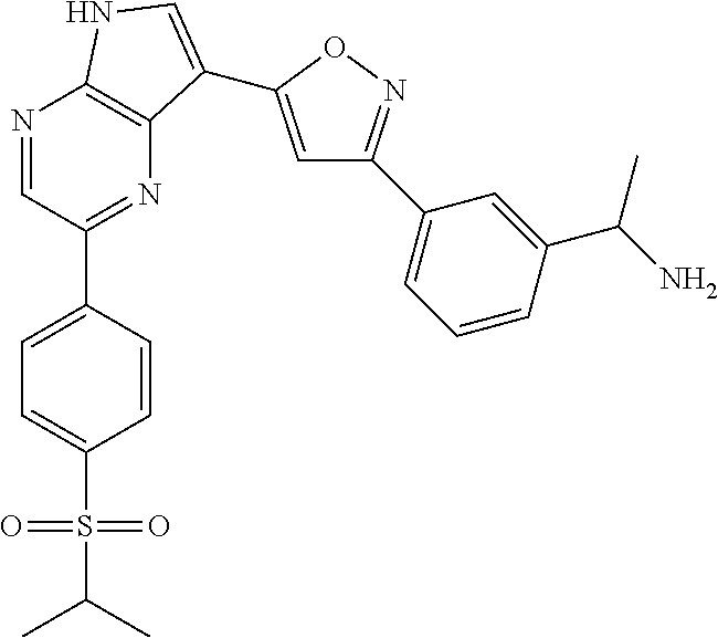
N1=CC(C2=CC=C(S(C(C)C)(=O)=O)C=C2)=NC2=C1NC=C2C1=CC(C2=CC=CC(C(N)C)=C2)=NO1
